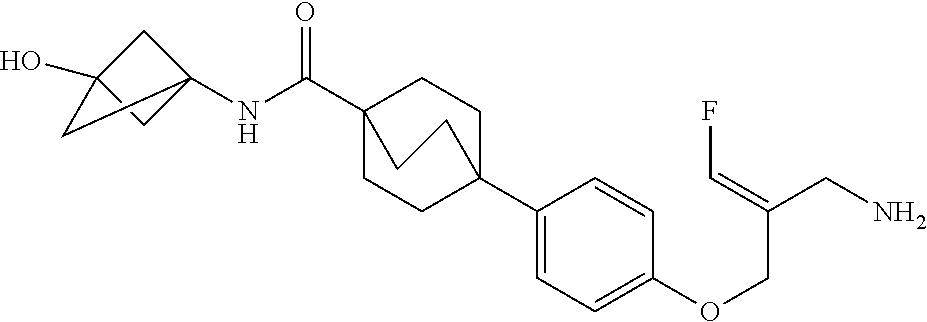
C1(C23CCC(C(NC45CC(O)(C4)C5)=O)(CC2)CC3)=CC=C(OCC(CN)=CF)C=C1
